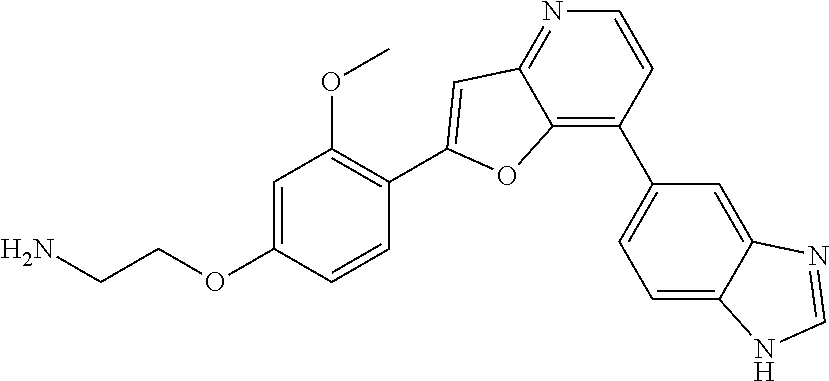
NCCOC1=CC(OC)=C(C2=CC3=NC=CC(C4=CC=C5C(=C4)N=CN5)=C3O2)C=C1
